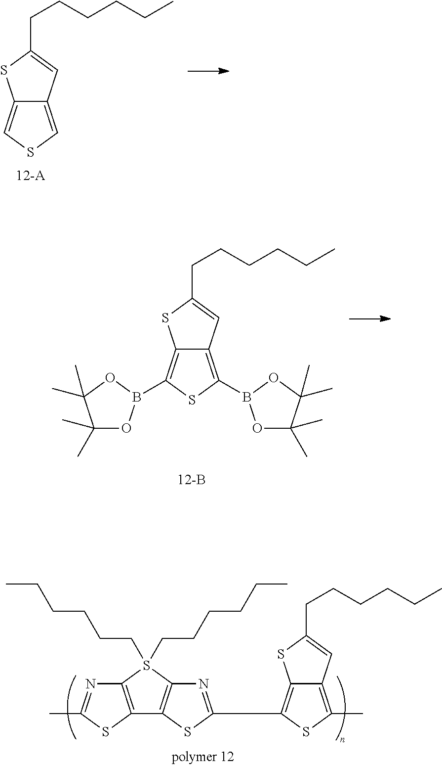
C12=C(S(CCCCCC)(CCCCCC)C3=C1SC(C1=C4C(=C(C)S1)C=C(CCCCCC)S4)=N3)N=C(C)S2.C12=C(B3OC(C)(C)C(C)(C)O3)SC(B3OC(C)(C)C(C)(C)O3)=C1C=C(CCCCCC)S2.C12=CSC=C1C=C(CCCCCC)S2
